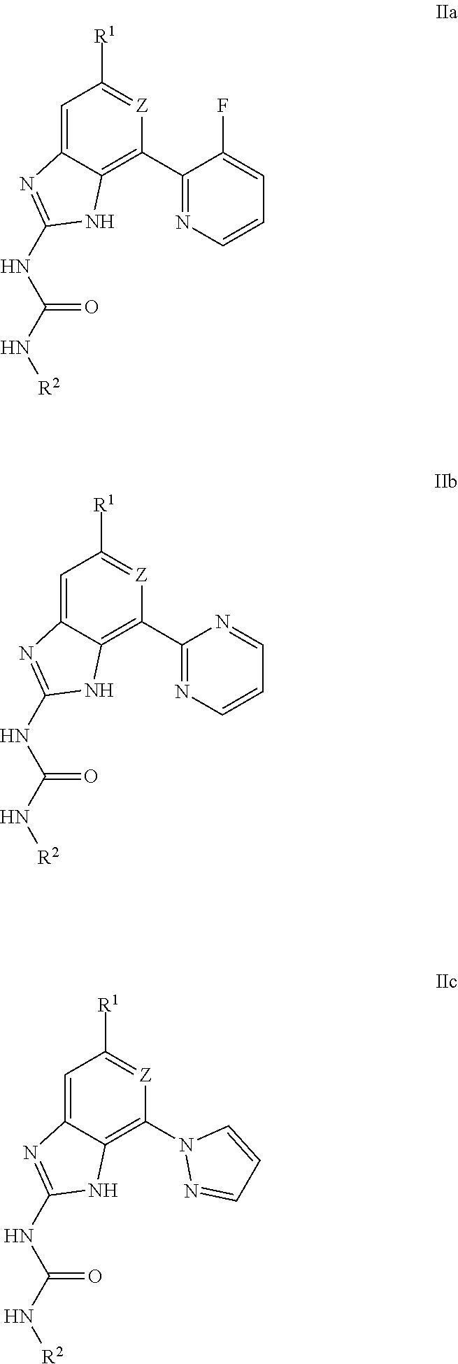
C1(C2=C3C(=CC([R1])=[Z]2)N=C(NC(N[R2])=O)N3)=NC=CC=C1F.C1(C2=C3C(=CC([R1])=[Z]2)N=C(NC(N[R2])=O)N3)=NC=CC=N1.N1(C2=C3C(=CC([R1])=[Z]2)N=C(NC(N[R2])=O)N3)N=CC=C1
